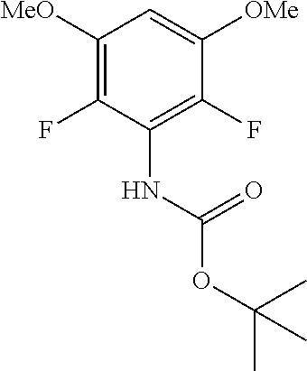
C1([MeO])=C(F)C(NC(OC(C)(C)C)=O)=C(F)C([OMe])=C1
